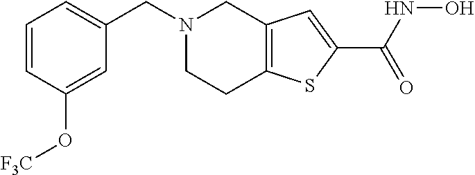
N1(CC2=CC=CC(O[F3C])=C2)CCC2=C(C1)C=C(C(=O)NO)S2
